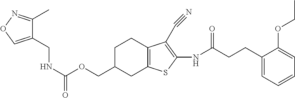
C(=O)(OCC1CC2=C(CC1)C(C#N)=C(NC(CCC1=CC=CC=C1OCC)=O)S2)NCC1=CON=C1C
